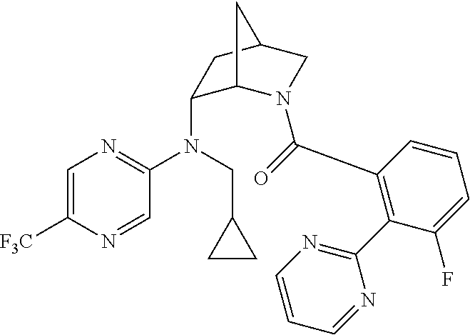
C1(N(C2=NC=C([F3C])N=C2)CC2CC2)C2N(C(=O)C3=C(C4=NC=CC=N4)C(F)=CC=C3)CC(C1)C2
